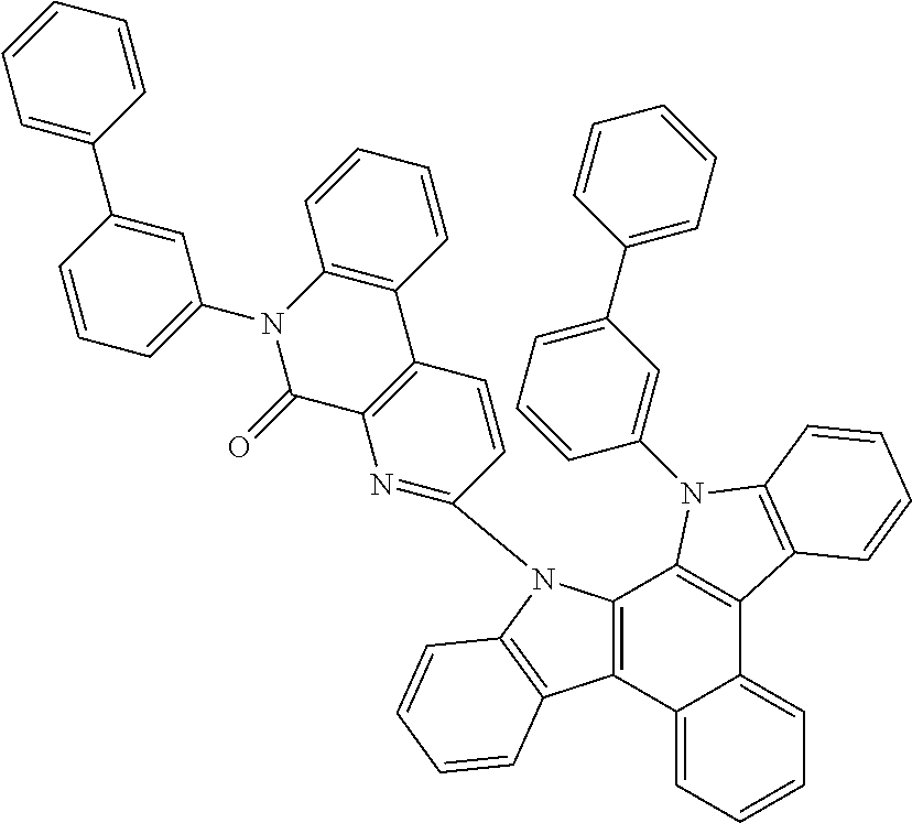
C12=CC=CC=C1C1=C(C3=C2C2=C(N3C3=NC4=C(C5=C(N(C6=CC=CC(C7=CC=CC=C7)=C6)C4=O)C=CC=C5)C=C3)C=CC=C2)N(C2=CC(C3=CC=CC=C3)=CC=C2)C2=C1C=CC=C2
